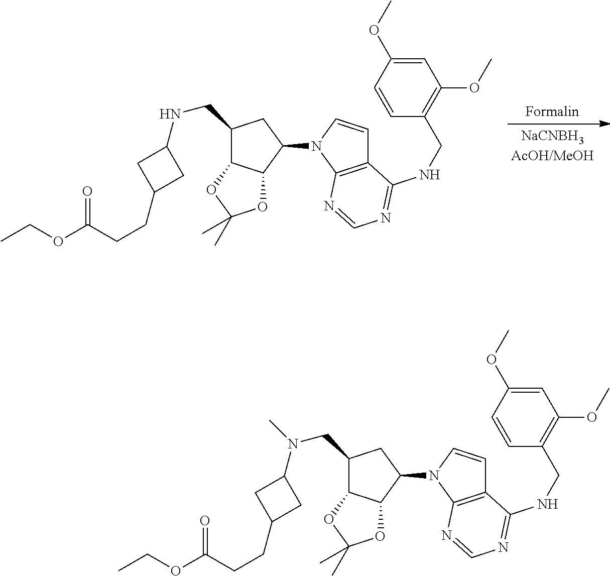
O(C(=O)CCC1CC(NCC2C3C(C(N4C5=C(C=C4)C(NCC4=C(OC)C=C(OC)C=C4)=NC=N5)C2)OC(C)(C)O3)C1)CC.O(C(=O)CCC1CC(N(CC2C3C(C(N4C5=C(C=C4)C(NCC4=C(OC)C=C(OC)C=C4)=NC=N5)C2)OC(C)(C)O3)C)C1)CC
